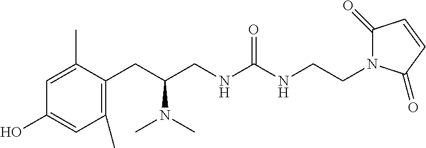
C1(CC(CNC(NCCN2C(=O)C=CC2=O)=O)N(C)C)=C(C)C=C(O)C=C1C
